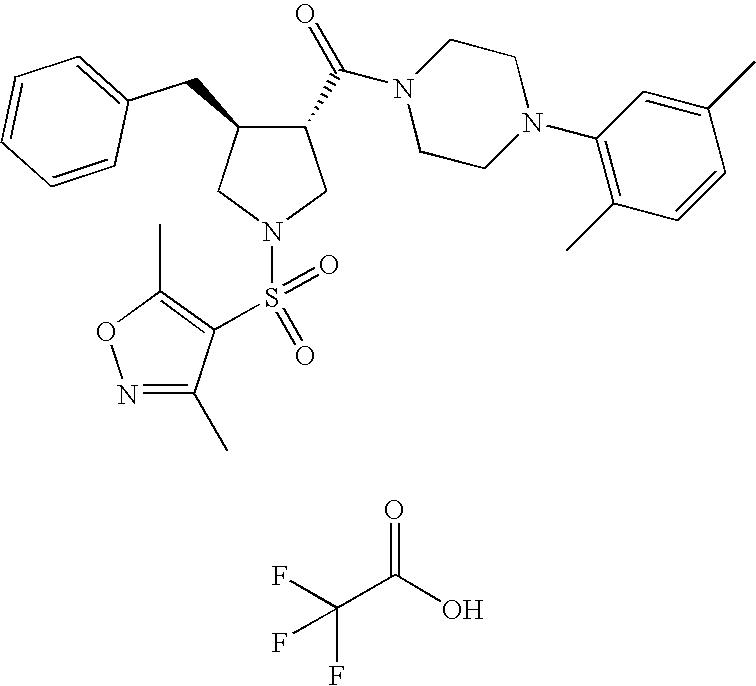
N1(S(=O)(=O)C2=C(C)ON=C2C)CC(C(=O)N2CCN(C3=C(C)C=CC(C)=C3)CC2)C(CC2=CC=CC=C2)C1.FC(C(O)=O)(F)F
